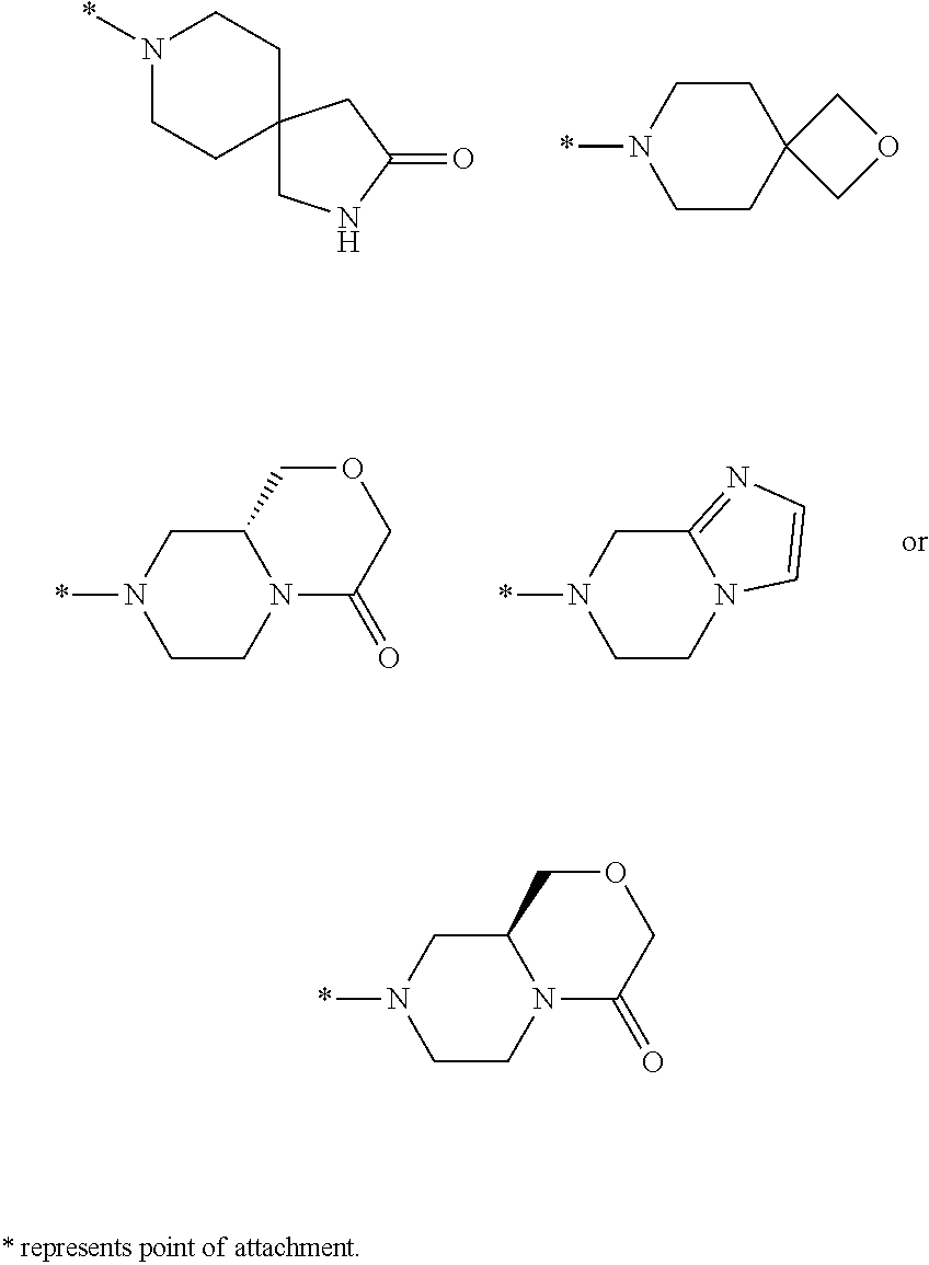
N1(*)CCC2(CC1)CNC(=O)C2.C1CC2(CCN1*)COC2.C1CN2C(CN1*)COCC2=O.C1CN2C(=NC=C2)CN1*.C1CN2C(CN1*)COCC2=O
